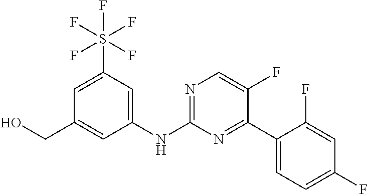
C(C1=CC(NC2=NC=C(F)C(C3=CC=C(F)C=C3F)=N2)=CC(S(F)(F)(F)(F)F)=C1)O
